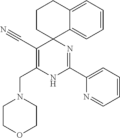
C(C1=C(CN2CCOCC2)NC(C2=CC=CC=N2)=NC12CCCC1=CC=CC=C21)#N
